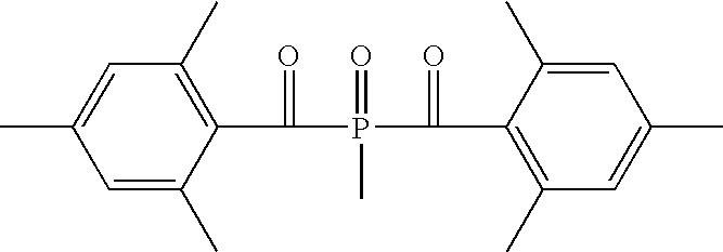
C1=C(C)C(C(P(C(C2=C(C)C=C(C)C=C2C)=O)(=O)C)=O)=C(C)C=C1C
